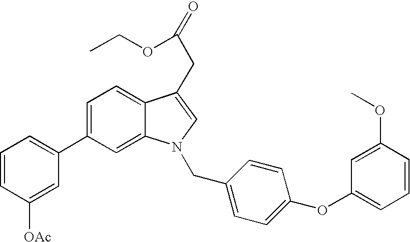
C1=C(C2=CC=CC([OAc])=C2)C=C2C(=C1)C(CC(=O)OCC)=CN2CC1=CC=C(OC2=CC=CC(OC)=C2)C=C1
